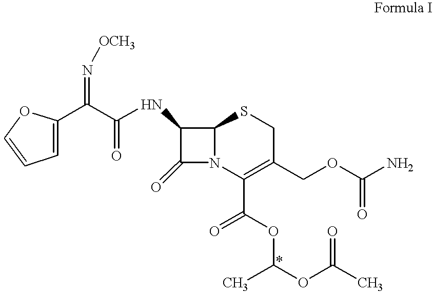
C1(C(C(=O)NC2C(=O)N3C2SCC(COC(N)=O)=C3C(=O)OC(OC(C)=O)C)=N[OCH3])=CC=CO1
